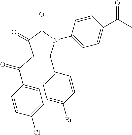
C1(=O)C(=O)C(C(=O)C2=CC=C(Cl)C=C2)C(C2=CC=C(Br)C=C2)N1C1=CC=C(C(C)=O)C=C1
